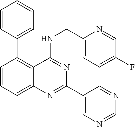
C1(C2=C3C(=CC=C2)N=C(C2=CN=CN=C2)N=C3NCC2=CC=C(F)C=N2)=CC=CC=C1
